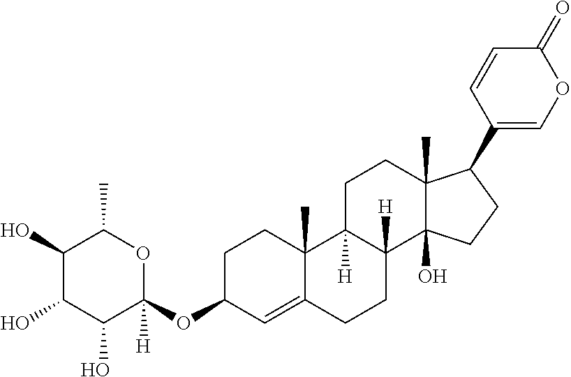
C1(OC2([H])OC(C)C(O)C(O)C2O)C=C2C(C)(CC1)C1([H])C([H])(CC2)C2(O)C(C)(CC1)C(C1=COC(=O)C=C1)CC2
